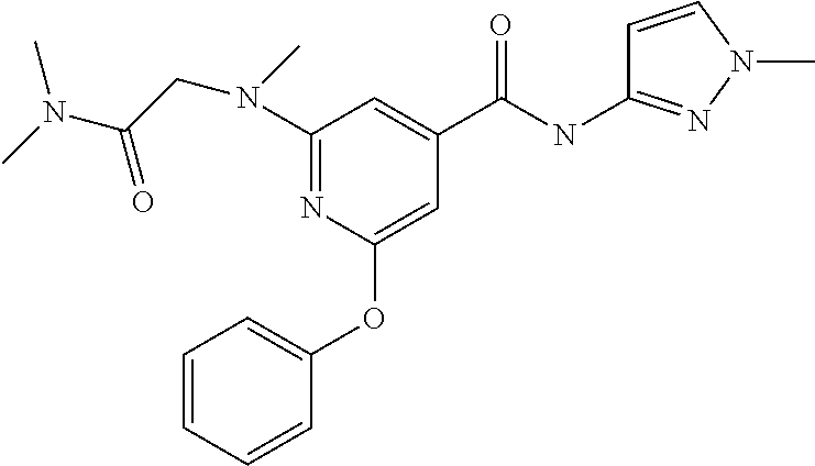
C1(N(CC(N(C)C)=O)C)=NC(OC2=CC=CC=C2)=CC(C(NC2=NN(C)C=C2)=O)=C1
